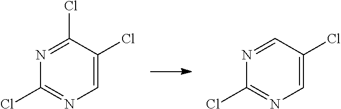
C1=C(Cl)C=NC(Cl)=N1.C1=C(Cl)C(Cl)=NC(Cl)=N1
